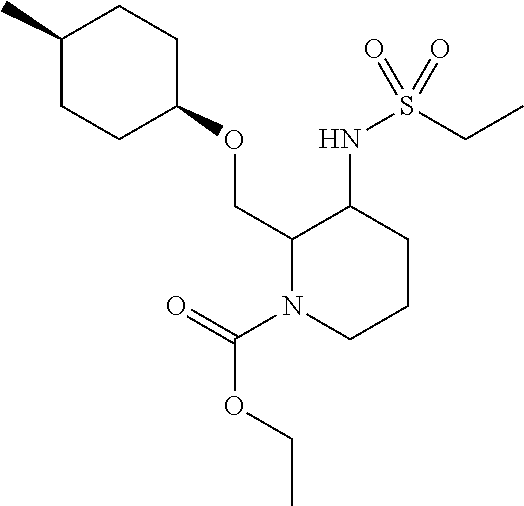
CC1CCC(OCC2N(C(=O)OCC)CCCC2NS(CC)(=O)=O)CC1
